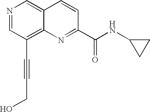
N1=CC(C#CCO)=C2C(=C1)C=CC(C(NC1CC1)=O)=N2
